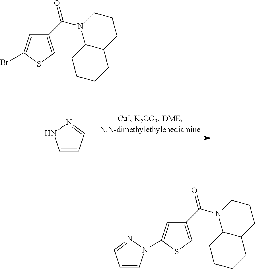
BrC1=CC(C(N2C3C(CCC2)CCCC3)=O)=CS1.C1=CC=NN1.C1(C(N2C3C(CCC2)CCCC3)=O)=CSC(N2C=CC=N2)=C1
